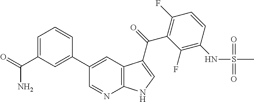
C1=C(C(=O)N)C=C(C2=CC3=C(N=C2)NC=C3C(=O)C2=C(F)C=CC(NS(C)(=O)=O)=C2F)C=C1
